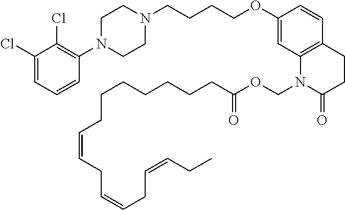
C1(Cl)=CC=CC(N2CCN(CCCCOC3=CC4=C(C=C3)CCC(=O)N4COC(CCCCCCCC=CCC=CCC=CCC)=O)CC2)=C1Cl
